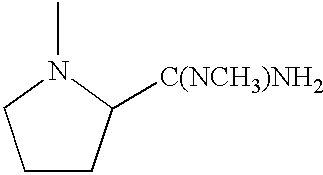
C1CC([C(NCH3)NH2])N(C)C1
